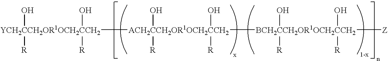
[YCH2CCH2OR1OCH2CCH2]([ACH2CCH2OR1OCH2CCH2](O)([R])(O)([R])[BCH2CCH2OR1OCH2CCH2]([R])(O)([R])(O)[Z])(O)([R])(O)[R]
